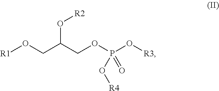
[R1]OCC(COP(O[R3])(=O)O[R4])O[R2]
